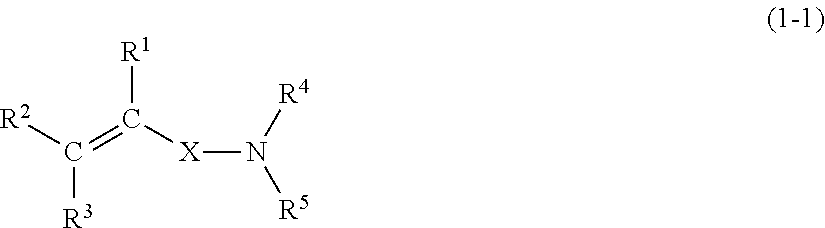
[X](N([R4])[R5])C(=C([R2])[R3])[R1]
